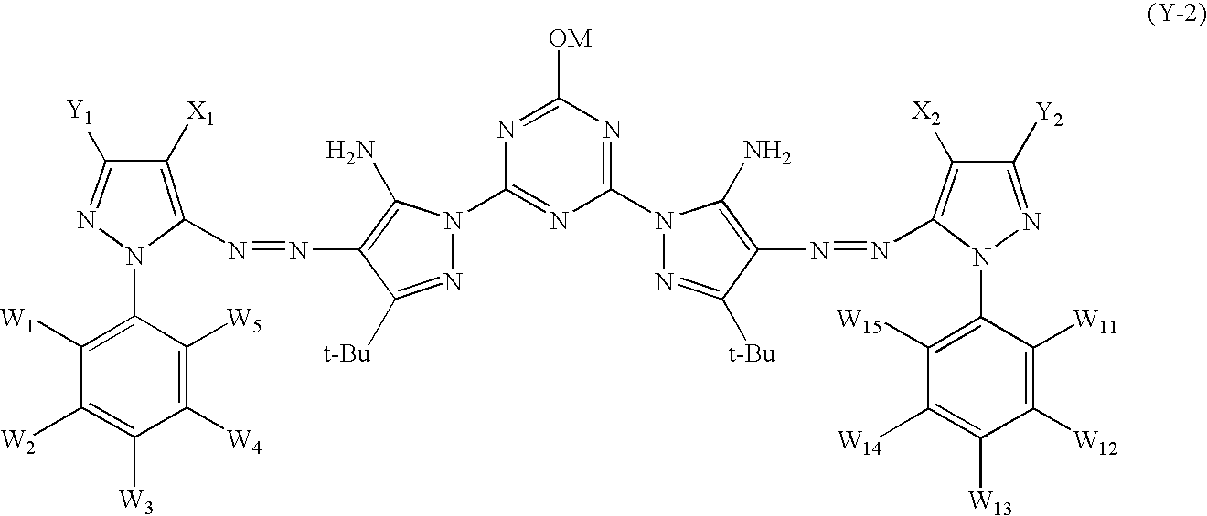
N1=C([OM])N=C(N2N=C([t-Bu])C(N=NC3=C([X2])C([Y2])=NN3C3=C([W15])C([W14])=C([W13])C([W12])=C3[W11])=C2N)N=C1N1N=C([t-Bu])C(N=NC2=C([X1])C([Y1])=NN2C2=C([W1])C([W2])=C([W3])C([W4])=C2[W5])=C1N
